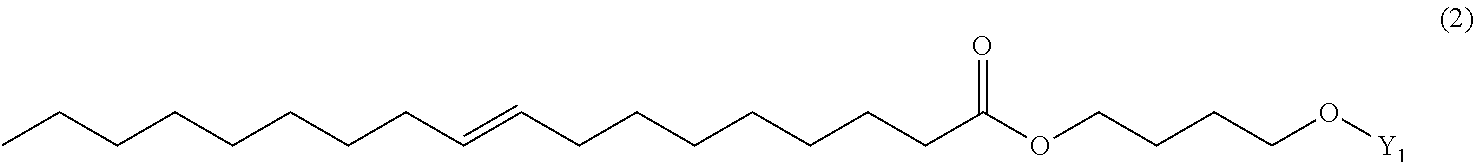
CCCCCCCCC=CCCCCCCCC(OCCCCO[Y1])=O
